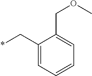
C1(C*)=CC=CC=C1COC
